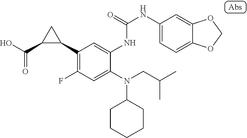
C1CCCCC1N(C1=CC(F)=C(C2CC2C(O)=O)C=C1NC(NC1=CC=C2C(=C1)OCO2)=O)CC(C)C
